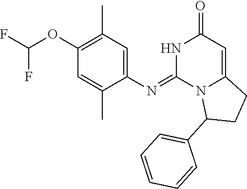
C1(N=C2N3C(=CC(=O)N2)CCC3C2=CC=CC=C2)=CC(C)=C(OC(F)F)C=C1C
